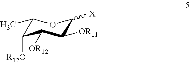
C1(C)C([R12O])C([OR12])C([OR11])C([X])O1
